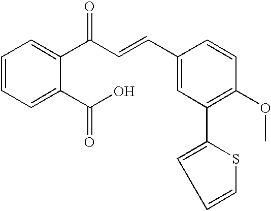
C1=CC=C(C(O)=O)C(C(=O)C=CC2=CC(C3=CC=CS3)=C(OC)C=C2)=C1
